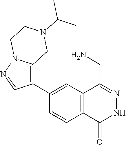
C1(C2=C3N(N=C2)CCN(C(C)C)C3)=CC2=C(C=C1)C(=O)NN=C2CN
